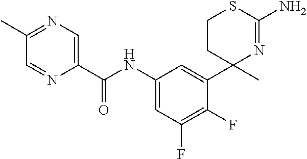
C1(C)=NC=C(C(NC2=CC(F)=C(F)C(C3(C)N=C(N)SCC3)=C2)=O)N=C1
